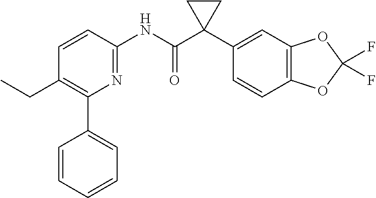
C1=CC(NC(C2(C3=CC4=C(C=C3)OC(F)(F)O4)CC2)=O)=NC(C2=CC=CC=C2)=C1CC
